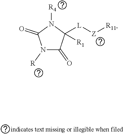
N1([R])C(=O)C([L][Z][R11])([R1])N([R4])C1=O
